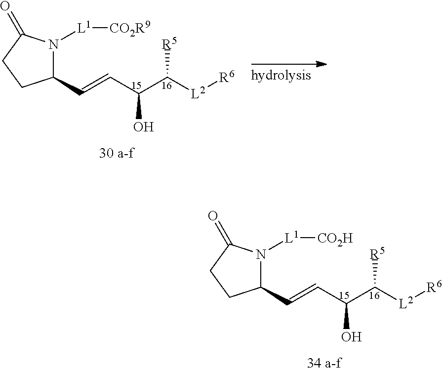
C1(C=CC(C([L2][R6])[R5])O)N([L1][CO2R9])C(=O)CC1.C1(C=CC(C([L2][R6])[R5])O)N([L1][CO2H])C(=O)CC1
